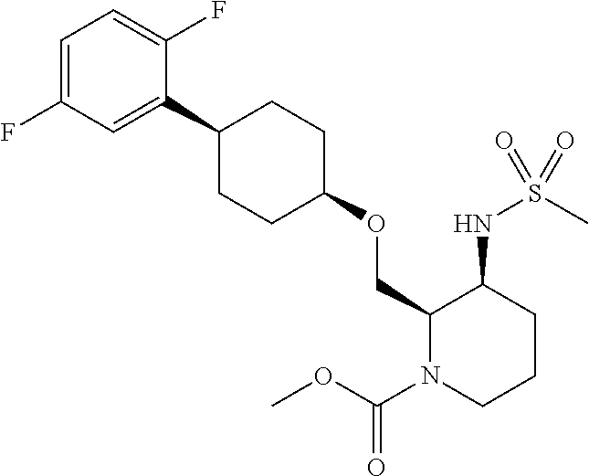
C1(C2=CC(F)=CC=C2F)CCC(OCC2N(C(OC)=O)CCCC2NS(C)(=O)=O)CC1
